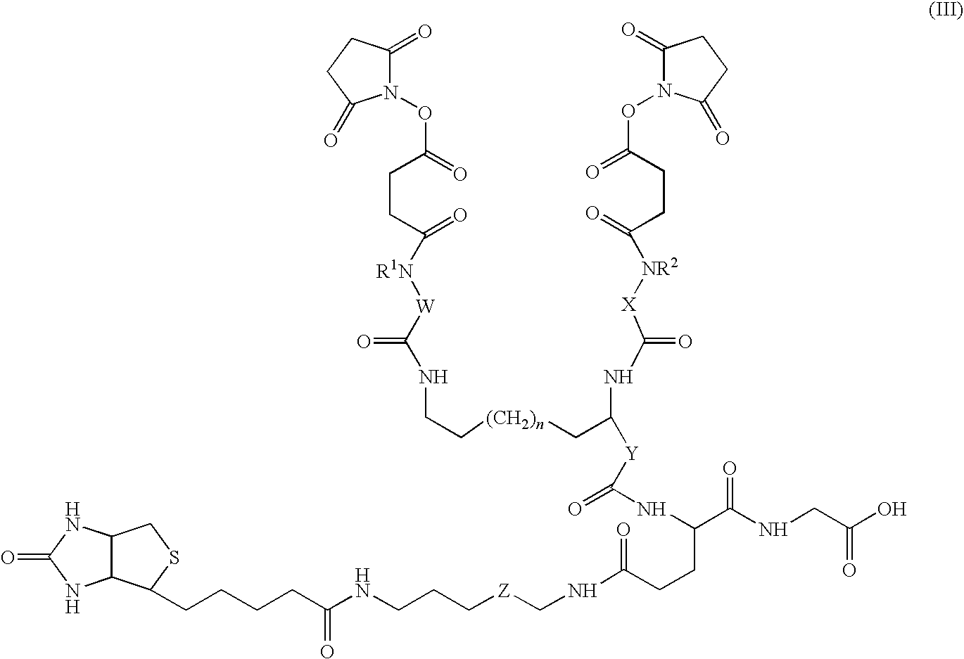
C12C(NC(=O)N1)CSC2CCCCC(NCCC[Z]CNC(CCC(C(NCC(=O)O)=O)NC(=O)[Y]C(NC(=O)[X][NR2]C(=O)CCC(=O)ON1C(=O)CCC1=O)C[(CH2)n]CCNC(=O)[W][R1N]C(CCC(=O)ON1C(=O)CCC1=O)=O)=O)=O
